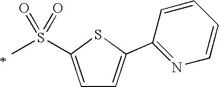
C1=C(S(=O)(=O)C)SC(C2=NC=CC=C2)=C1
